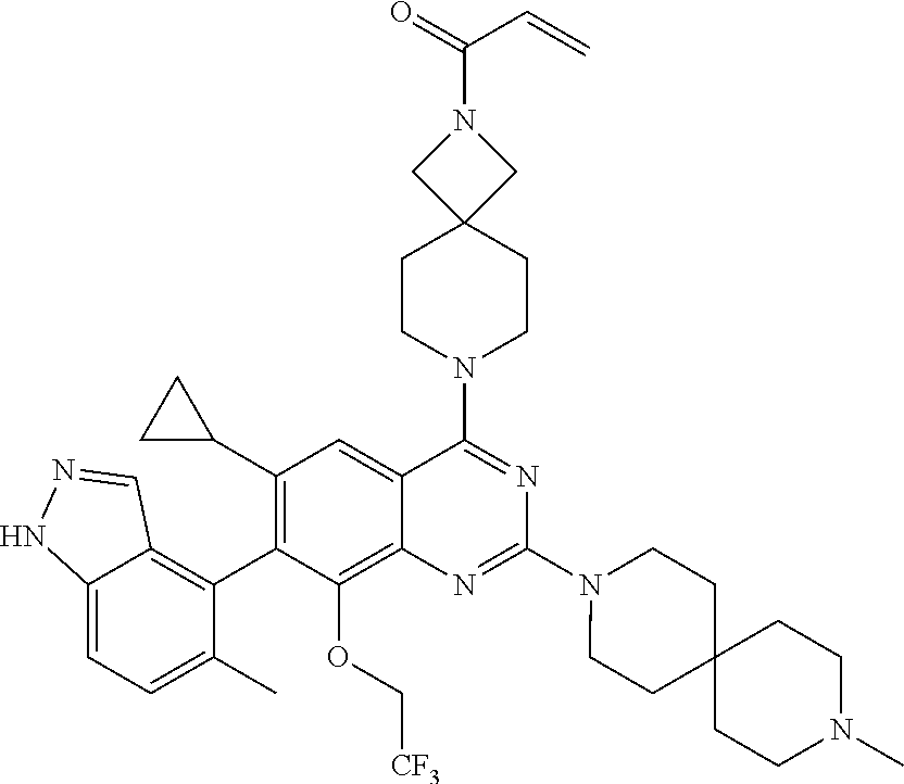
C12=CC=C(C)C(C3=C(C4CC4)C=C4C(=C3OC[CF3])N=C(N3CCC5(CC3)CCN(C)CC5)N=C4N3CCC4(CC3)CN(C(=O)C=C)C4)=C1C=NN2
